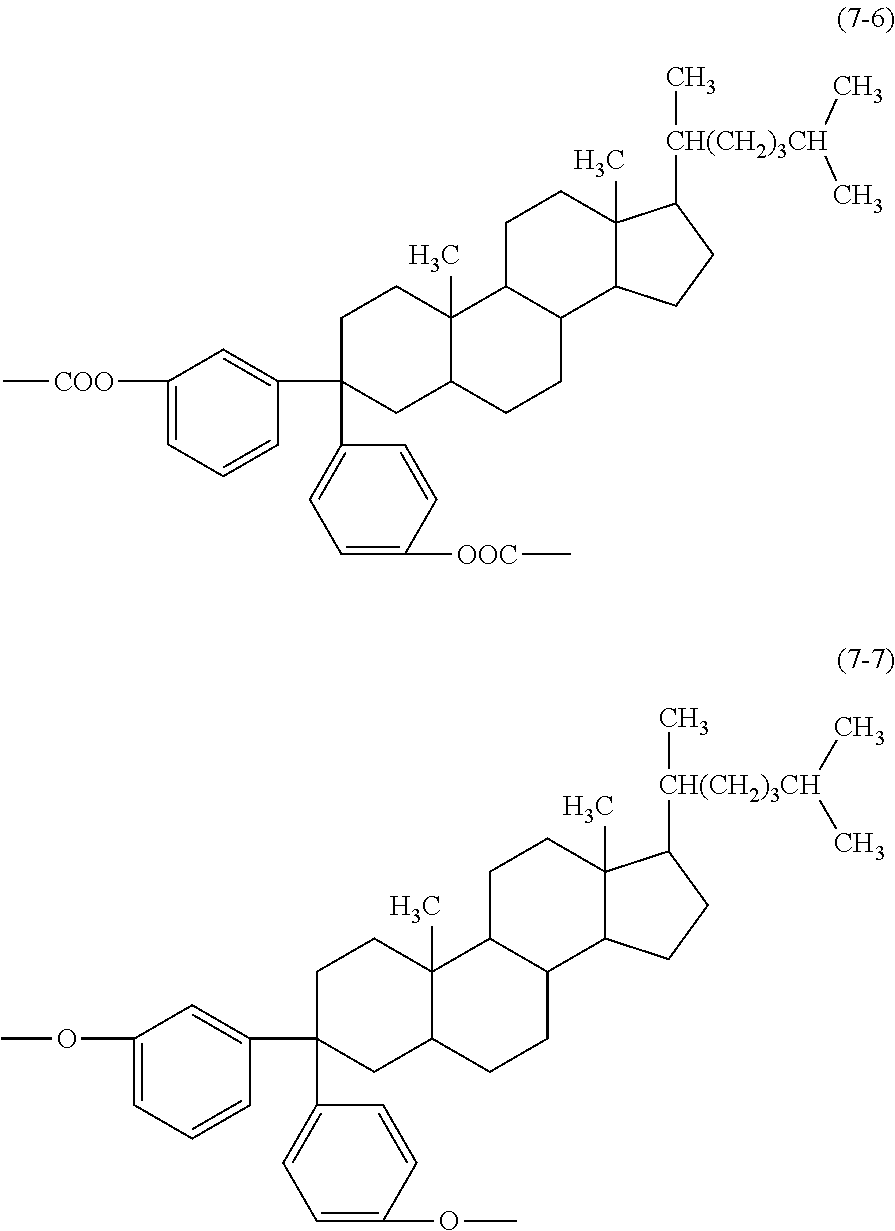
C1C(C2=CC=C([OOC]C)C=C2)(C2=CC([COO]C)=CC=C2)CC2C(C)(C1)C1C(CC2)C2C(C)(CC1)C([CH(CH2)3CH](C)(C)C)CC2.C1C(C2=CC=C(OC)C=C2)(C2=CC(OC)=CC=C2)CC2C(C)(C1)C1C(CC2)C2C(C)(CC1)C([CH(CH2)3CH](C)(C)C)CC2
